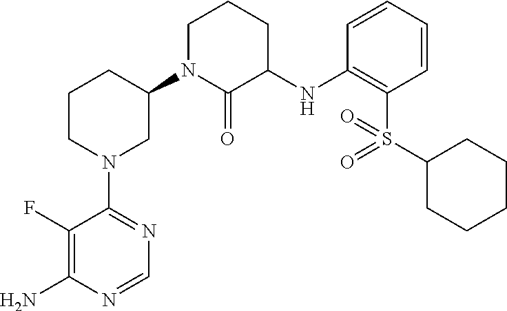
C1(F)=C(N)N=CN=C1N1CC(N2C(=O)C(NC3=C(S(C4CCCCC4)(=O)=O)C=CC=C3)CCC2)CCC1
